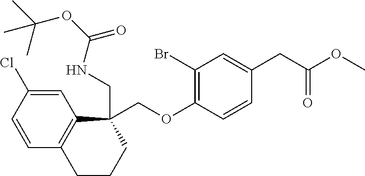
C1=C(Cl)C=CC2=C1C(COC1=C(Br)C=C(CC(OC)=O)C=C1)(CNC(OC(C)(C)C)=O)CCC2
